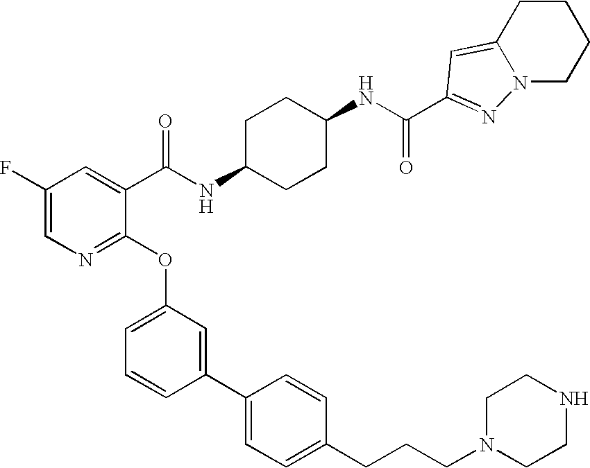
C1(F)=CN=C(OC2=CC=CC(C3=CC=C(CCCN4CCNCC4)C=C3)=C2)C(C(NC2CCC(NC(=O)C3=NN4C(=C3)CCCC4)CC2)=O)=C1
